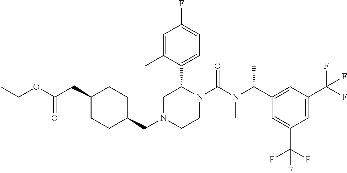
C(N1CCN(C(N(C(C2=CC(C(F)(F)F)=CC(C(F)(F)F)=C2)C)C)=O)C(C2=CC=C(F)C=C2C)C1)C1CCC(CC(OCC)=O)CC1
